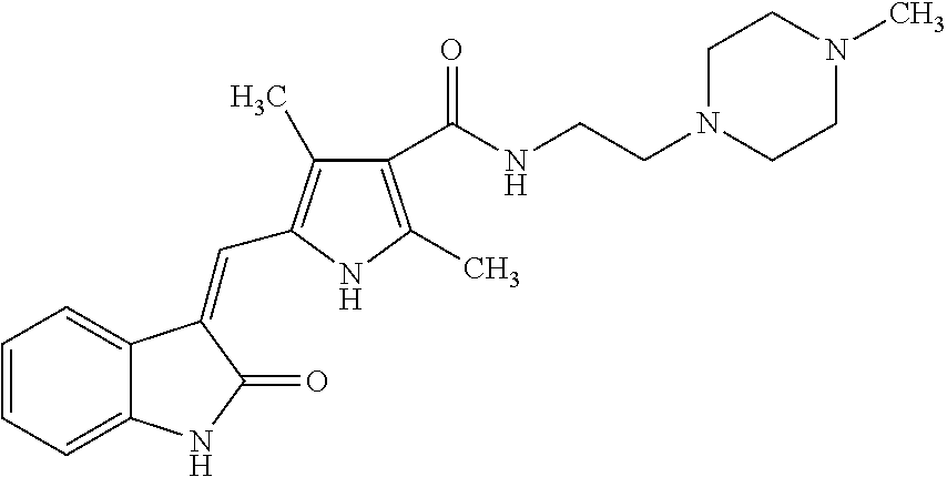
C1=CC=C2C(=C1)C(=CC1=C(C)C(C(NCCN3CCN(C)CC3)=O)=C(C)N1)C(=O)N2
